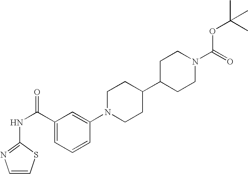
C1(C(NC2=NC=CS2)=O)=CC=CC(N2CCC(C3CCN(C(=O)OC(C)(C)C)CC3)CC2)=C1
